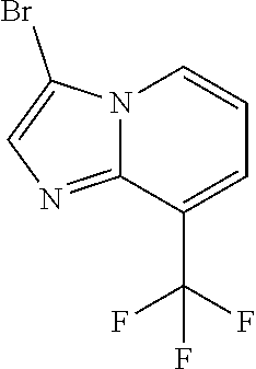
N12C(=NC=C1Br)C(C(F)(F)F)=CC=C2
